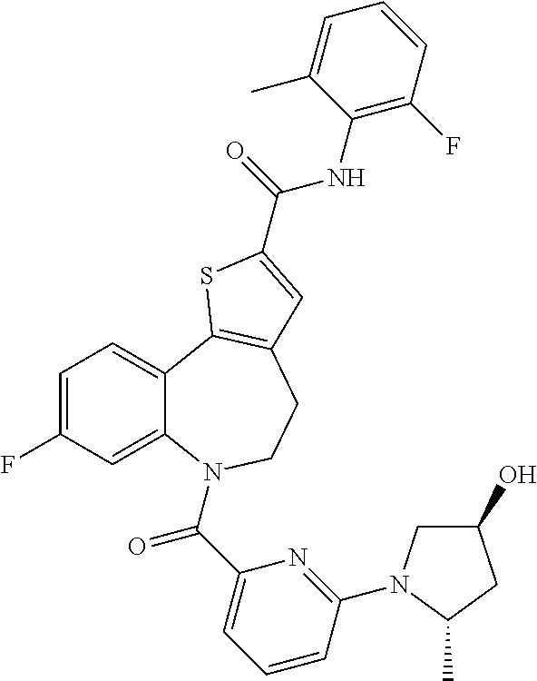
C1=C(F)C=C2C(=C1)C1=C(CCN2C(C2=CC=CC(N3CC(O)CC3C)=N2)=O)C=C(C(=O)NC2=C(F)C=CC=C2C)S1
